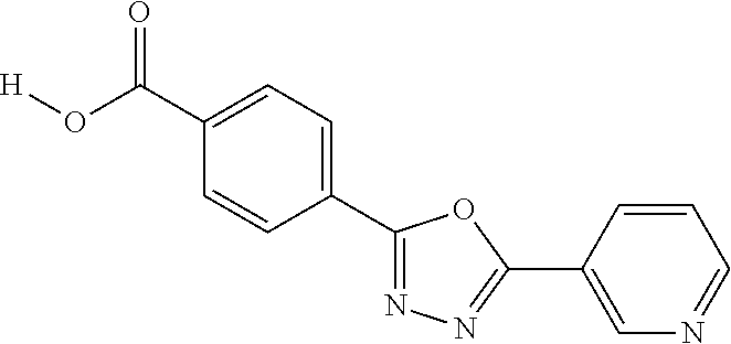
[H]OC(C1=CC=C(C2=NN=C(C3=CN=CC=C3)O2)C=C1)=O
